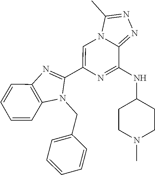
C1=CC2=C(C=C1)N(CC1=CC=CC=C1)C(C1=CN3C(=NN=C3C)C(NC3CCN(C)CC3)=N1)=N2
